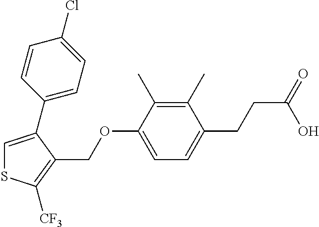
C1=C(C2=CC=C(Cl)C=C2)C(COC2=CC=C(CCC(=O)O)C(C)=C2C)=C([CF3])S1
